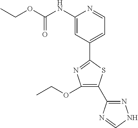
C1(OCC)=C(C2=NNC=N2)SC(C2=CC=NC(NC(OCC)=O)=C2)=N1
